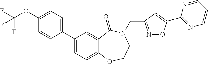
C1(C2=CC=C3C(=C2)C(=O)N(CC2=NOC(C4=NC=CC=N4)=C2)CCO3)=CC=C(OC(F)(F)F)C=C1
